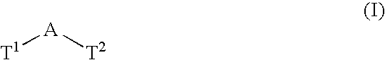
[A]([T1])[T2]
